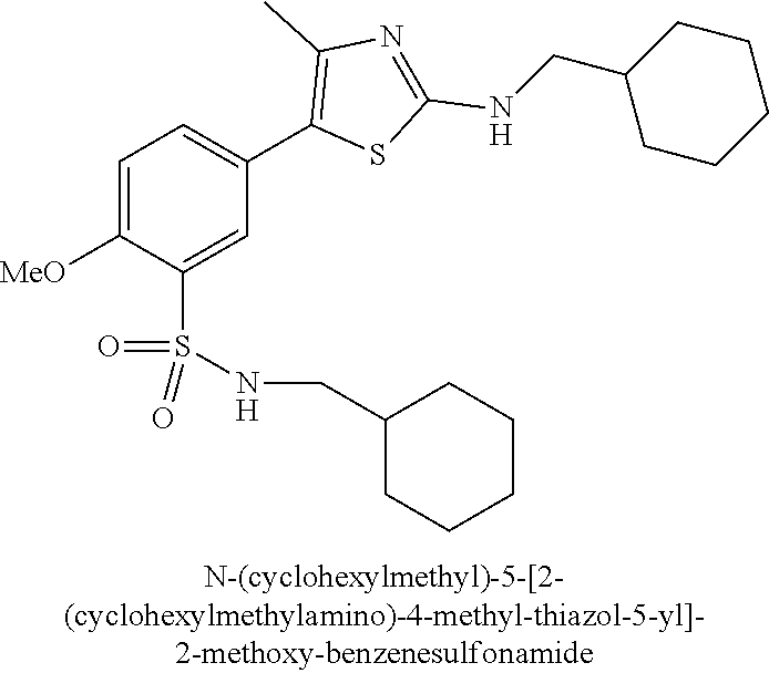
C1=C([MeO])C(S(NCC2CCCCC2)(=O)=O)=CC(C2=C(C)N=C(NCC3CCCCC3)S2)=C1
